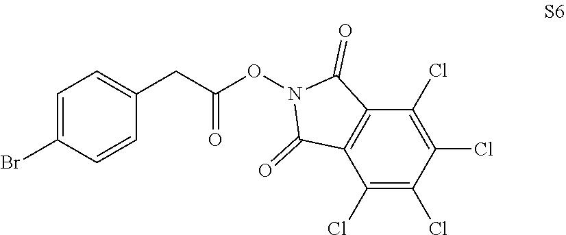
C1(CC(ON2C(=O)C3=C(C2=O)C(Cl)=C(Cl)C(Cl)=C3Cl)=O)=CC=C(Br)C=C1
